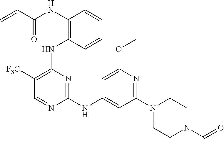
N(C1=C(NC2=C([F3C])C=NC(NC3=CC(N4CCN(C(C)=O)CC4)=NC(OC)=C3)=N2)C=CC=C1)C(C=C)=O
